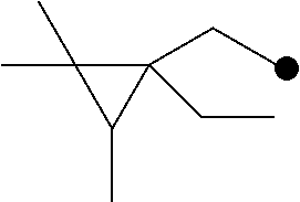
C1(CC)(CC)C(C)(C)C1C
